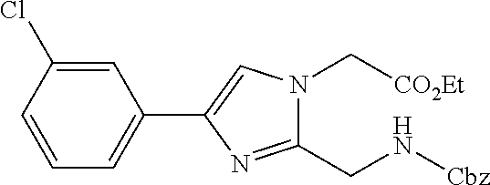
C1(Cl)=CC(C2=CN(C[CO2Et])C(CN[Cbz])=N2)=CC=C1
